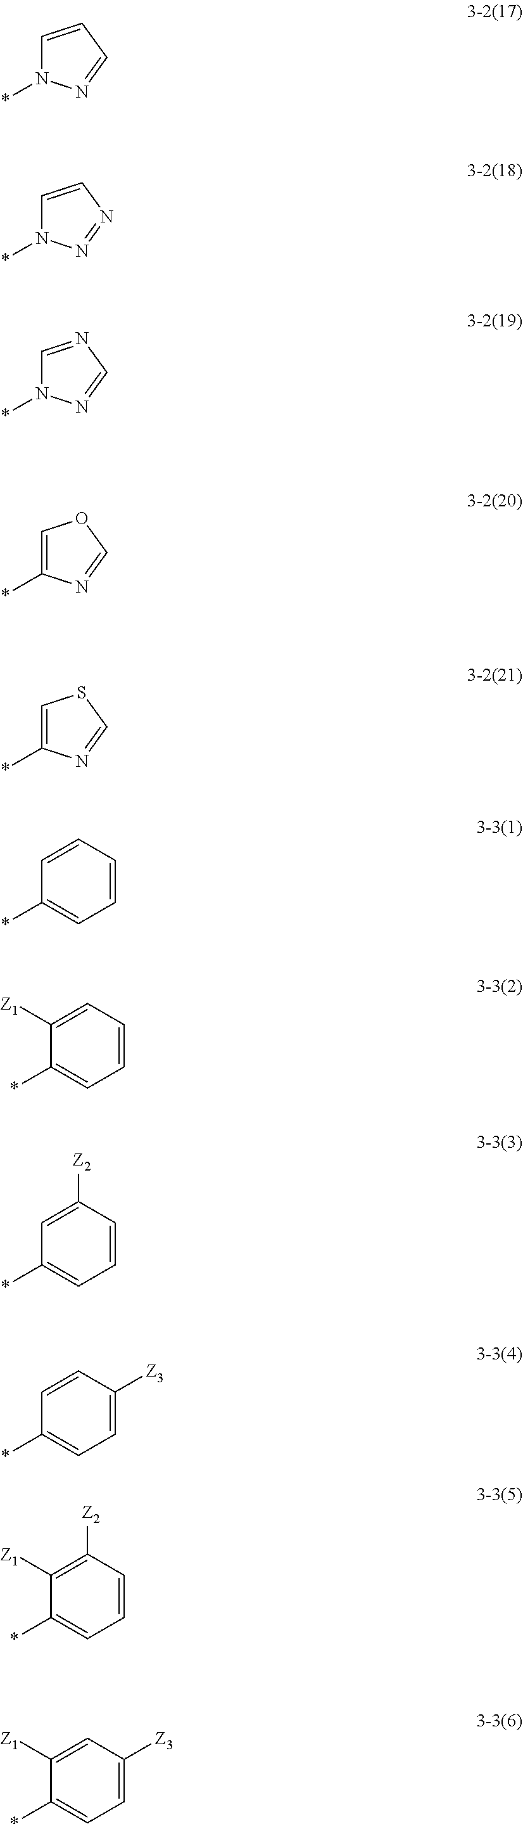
*N1C=CC=N1.*N1C=CN=N1.*N1C=NC=N1.*C1=COC=N1.*C1=CSC=N1.*C1=CC=CC=C1.*C1=CC=CC=C1[Z1].*C1=CC=CC([Z2])=C1.*C1=CC=C([Z3])C=C1.*C1=CC=CC([Z2])=C1[Z1].*C1=CC=C([Z3])C=C1[Z1]
